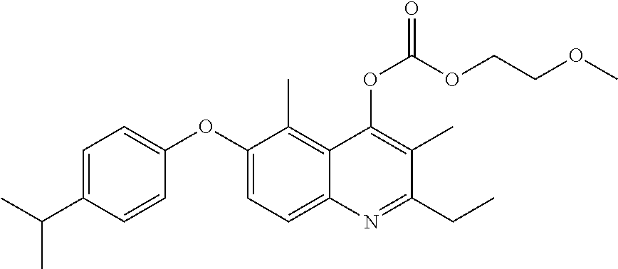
C1=C(C(C)C)C=CC(OC2=CC=C3C(=C2C)C(OC(OCCOC)=O)=C(C)C(CC)=N3)=C1
